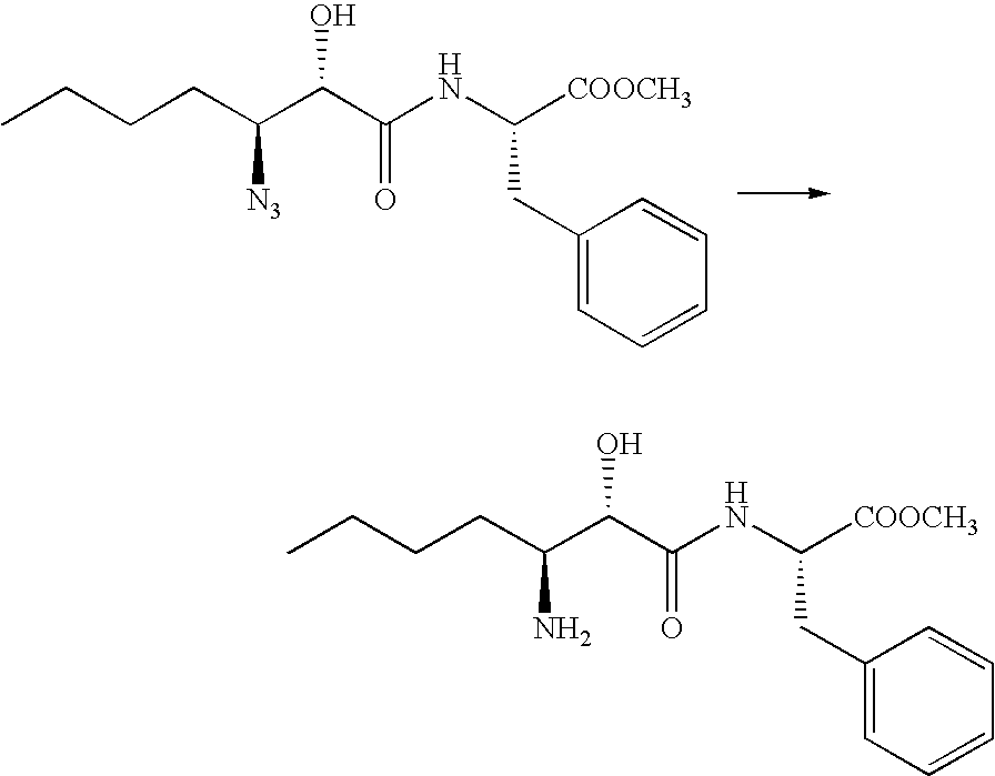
CCCCC(C(C(NC([COOCH3])CC1=CC=CC=C1)=O)O)[N3].CCCCC(C(C(NC([COOCH3])CC1=CC=CC=C1)=O)O)N
